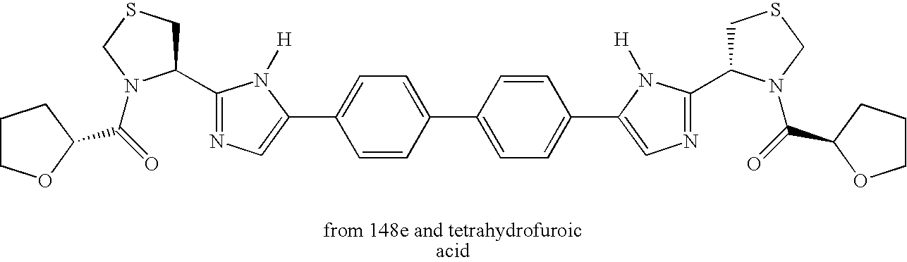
C(=O)(N1C(C2=NC=C(C3=CC=C(C4=CC=C(C5=CN=C(C6CSCN6C(=O)C6CCCO6)N5[H])C=C4)C=C3)N2[H])CSC1)C1OCCC1
